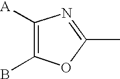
C1([A])=C(B)OC(C)=N1
